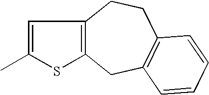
C1=C(C)SC2=C1CCC1=C(C2)C=CC=C1
